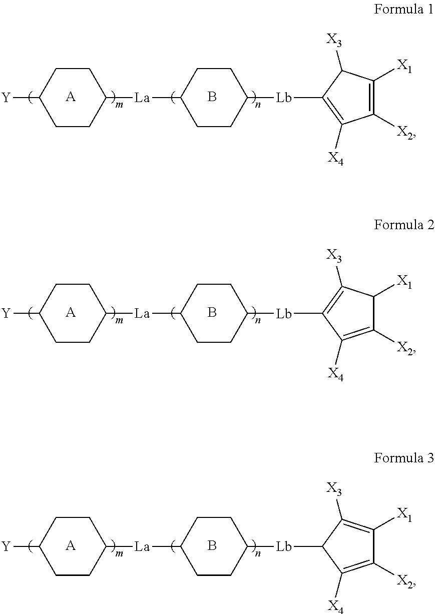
[Y]C1CCC([La]C2CCC([Lb]C3=C([X4])C([X2])=C([X1])C3[X3])CC2)CC1.[A].B.[Y]C1CCC([La]C2CCC([Lb]C3=C([X3])C([X1])C([X2])=C3[X4])CC2)CC1.[A].B.[Y]C1CCC([La]C2CCC([Lb]C3C([X4])=C([X2])C([X1])=C3[X3])CC2)CC1.[A].B
